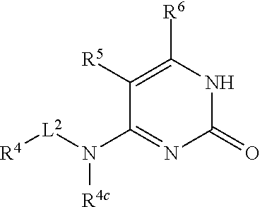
C1([R6])=C([R5])C(N([L2][R4])[R4c])=NC(=O)N1
